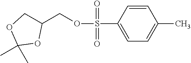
C1=CC(S(=O)(=O)OCC2COC(C)(C)O2)=CC=C1C
